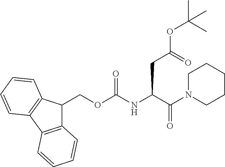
C(OC(NC(C(N1CCCCC1)=O)CC(OC(C)(C)C)=O)=O)C1C2=C(C3=C1C=CC=C3)C=CC=C2
